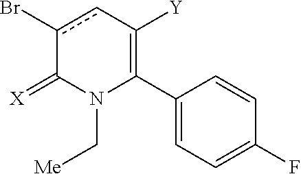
C1(C2=C([Y])cc(Br)C(=[X])N2C[Me])=CC=C(F)C=C1
